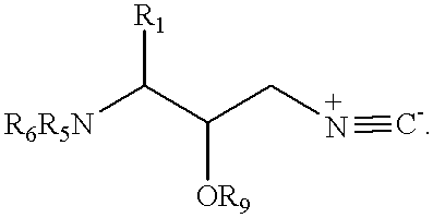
[R6R5N]C(C(C[N+]#[C-])[OR9])[R1]
